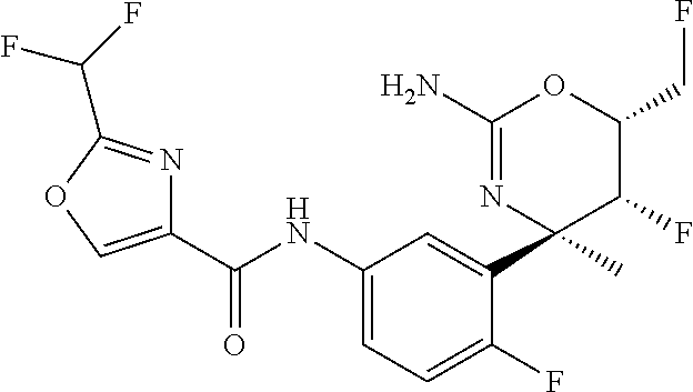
C1(C(NC2=CC=C(F)C(C3(C)N=C(N)OC(CF)C3F)=C2)=O)=COC(C(F)F)=N1
